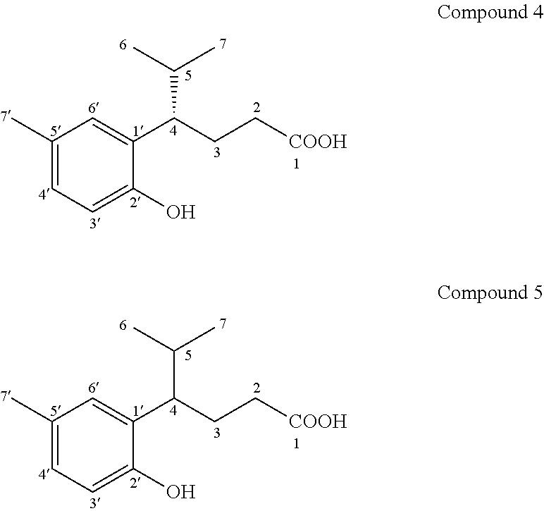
C1(C)=CC=C(O)C(C(C(C)C)CC[COOH])=C1.C1(C)=CC=C(O)C(C(C(C)C)CC[COOH])=C1
